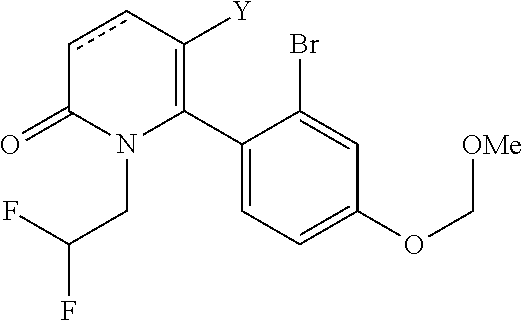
C1(C2=C([Y])ccC(=O)N2CC(F)F)=CC=C(OC[OMe])C=C1Br
